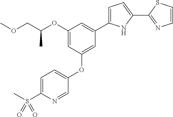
COCC(OC1=CC(OC2=CC=C(S(C)(=O)=O)N=C2)=CC(C2=CC=C(C3=NC=CS3)N2)=C1)C
